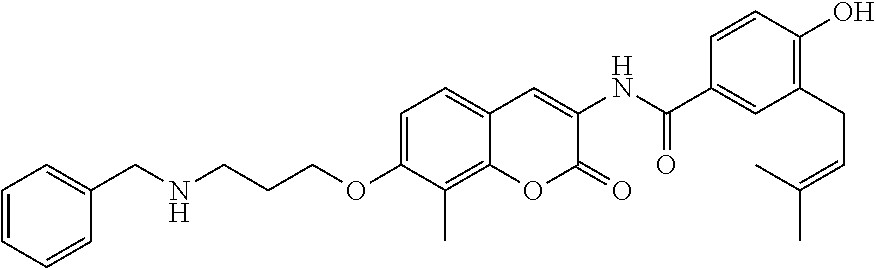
C1=C(OCCCNCC2=CC=CC=C2)C(C)=C2C(=C1)C=C(NC(=O)C1=CC(CC=C(C)C)=C(O)C=C1)C(=O)O2
